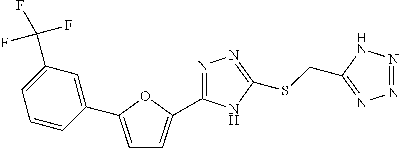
C1=C(C2=CC(C(F)(F)F)=CC=C2)OC(C2=NN=C(SCC3=NN=NN3)N2)=C1
